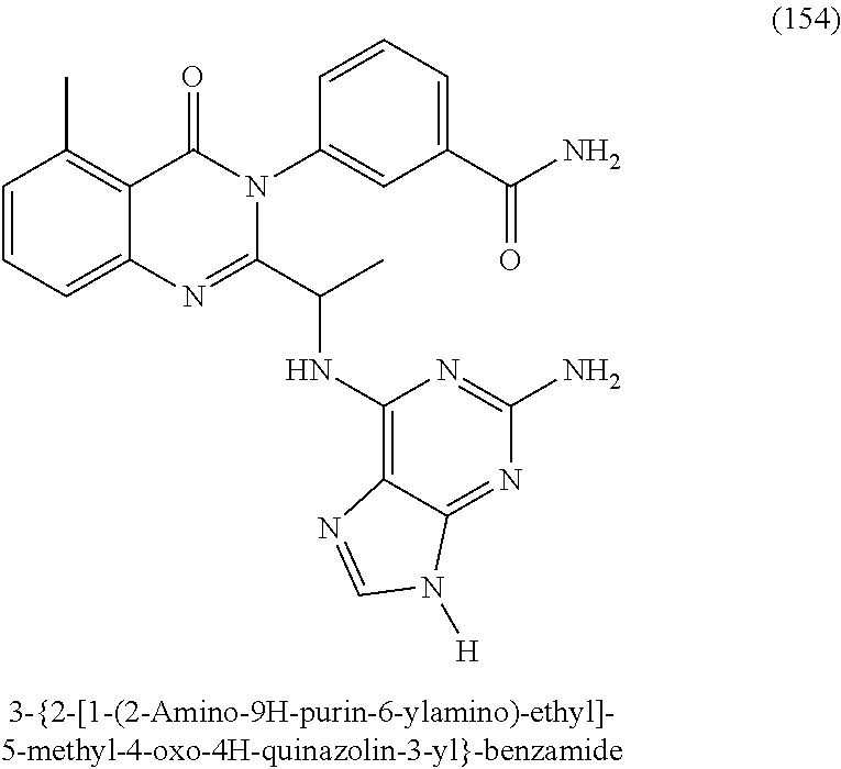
C1=CC=C2C(=C1C)C(=O)N(C1=CC(C(N)=O)=CC=C1)C(C(C)NC1=C3C(=NC(N)=N1)N([H])C=N3)=N2
